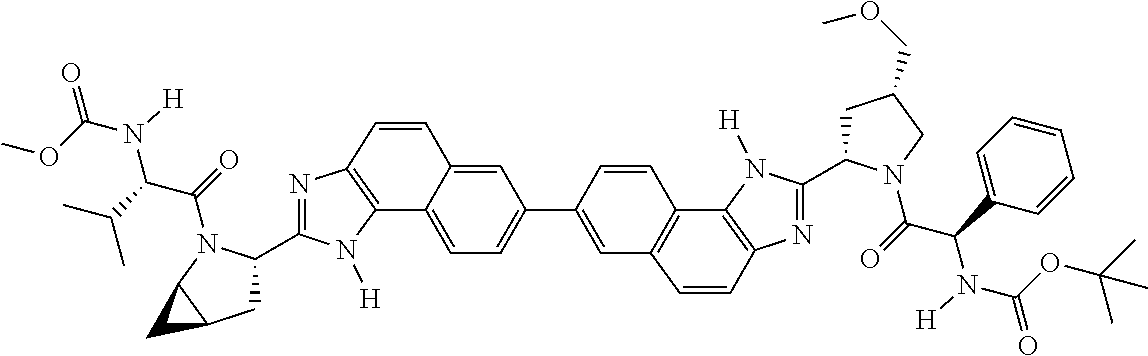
C12=C(N=C(C3CC4C(N3C(=O)C(C(C)C)N(C(OC)=O)[H])C4)N1[H])C=CC1=CC(C3=CC4=C(C5=C(N=C(C6CC(COC)CN6C(=O)C(C6=CC=CC=C6)N(C(OC(C)(C)C)=O)[H])N5[H])C=C4)C=C3)=CC=C21
